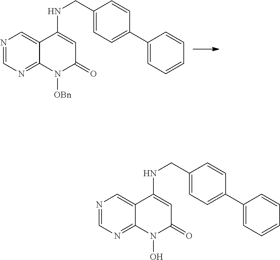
N1=CN=C2C(=C1)C(NCC1=CC=C(C3=CC=CC=C3)C=C1)=CC(=O)N2O.N1=CN=C2C(=C1)C(NCC1=CC=C(C3=CC=CC=C3)C=C1)=CC(=O)N2[OBn]
